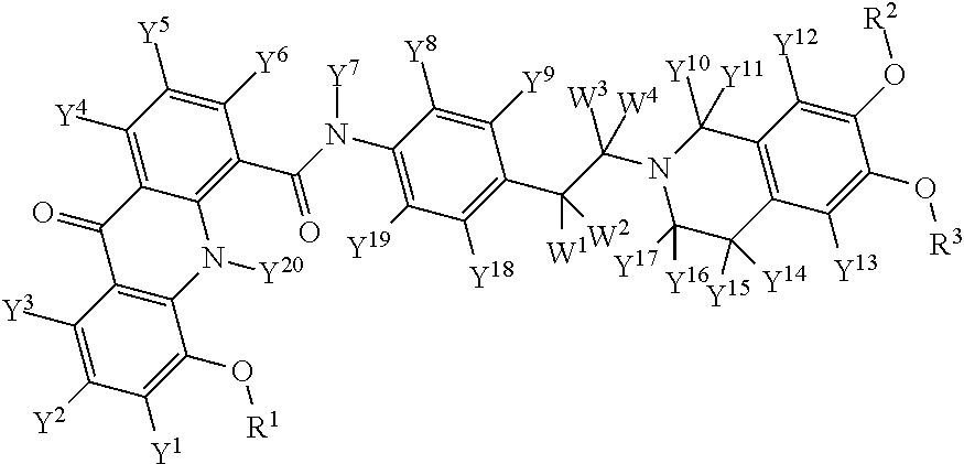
C1([Y4])=C2C(=C(C(N(C3=C([Y19])C([Y18])=C(C(C(N4C([Y17])([Y16])C([Y15])([Y14])C5=C(C4([Y10])[Y11])C([Y12])=C(O[R2])C(O[R3])=C5[Y13])([W3])[W4])([W2])[W1])C([Y9])=C3[Y8])[Y7])=O)C([Y6])=C1[Y5])N([Y20])C1=C(C2=O)C([Y3])=C([Y2])C([Y1])=C1O[R1]
